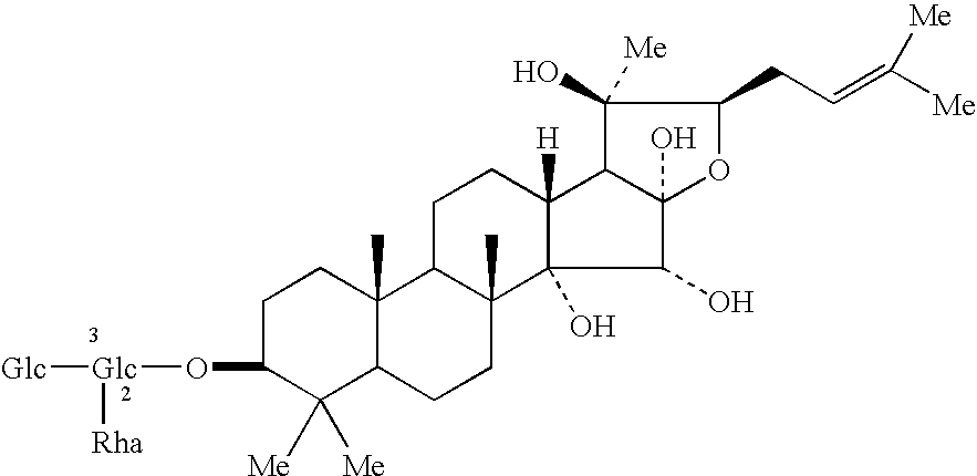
C1C(O[Glc]([Glc])[Rha])C([Me])([Me])C2C(C)(C1)C1C(C)(CC2)C2(O)C([H])(CC1)C1C(O)(C2O)OC(CC=C([Me])[Me])C1(O)[Me]
